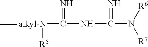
[alkyl-N](C(NC(N([R6])[R7])=N)=N)(C)[R5]
